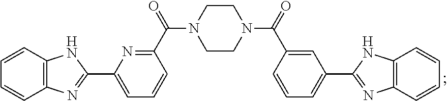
C1=CC2=C(C=C1)N=C(C1=CC=CC(C(N3CCN(C(C4=CC(C5=NC6=C(N5)C=CC=C6)=CC=C4)=O)CC3)=O)=N1)N2
